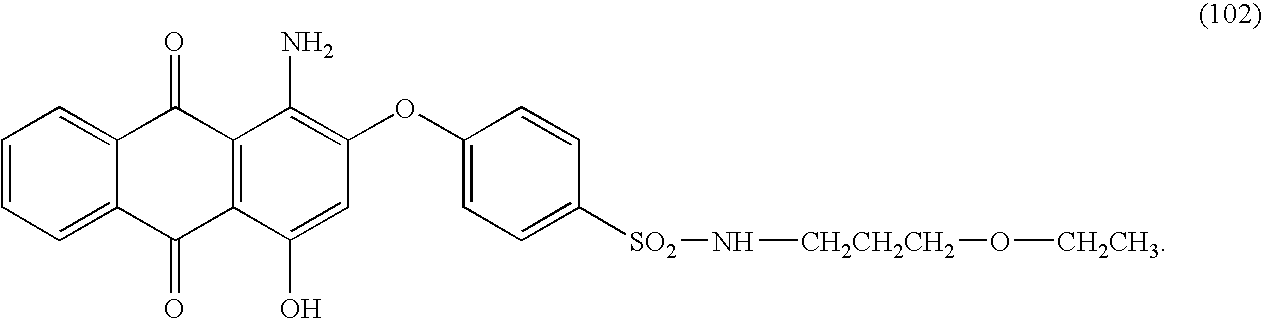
C1=CC=C2C(=C1)C(=O)C1=C(C2=O)C(O)=CC(OC2=CC=C([SO2]N[CH2CH2CH2]O[CH2CH3])C=C2)=C1N
